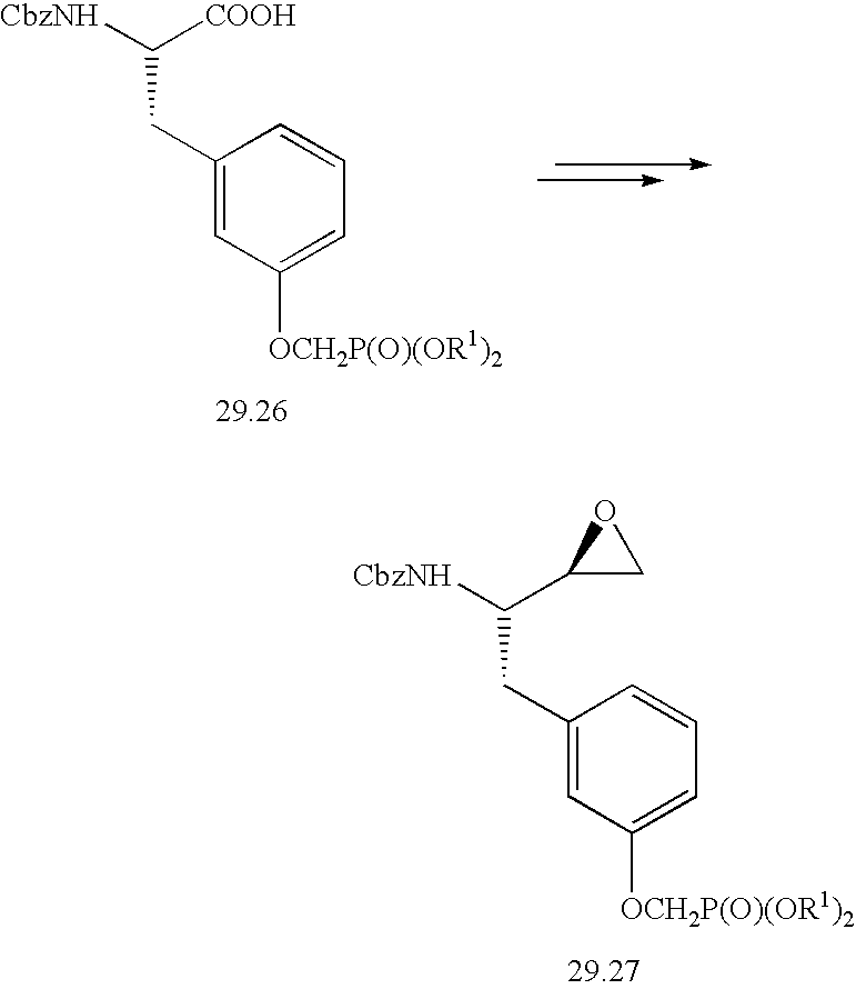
[CbzNH]C(C1CO1)CC1=CC([OCH2P(O)(OR1)2])=CC=C1.[CbzNH]C([COOH])CC1=CC([OCH2P(O)(OR1)2])=CC=C1
